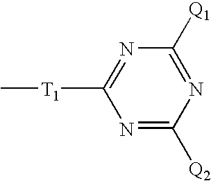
N1=C([T1]C)N=C([Q2])N=C1[Q1]
